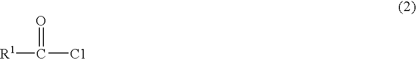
[R1]C([C1])=O
